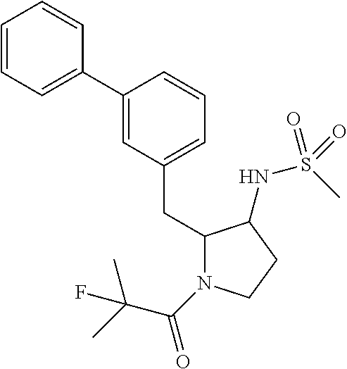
C1(C2=CC=CC=C2)=CC(CC2N(C(C(C)(C)F)=O)CCC2NS(C)(=O)=O)=CC=C1
